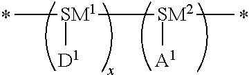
C[SM1]([D1])[SM2]([A1])C
